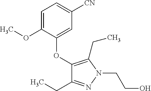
C1(OC2=CC([CN])=CC=C2OC)=C(CC)N(CCO)N=C1CC
